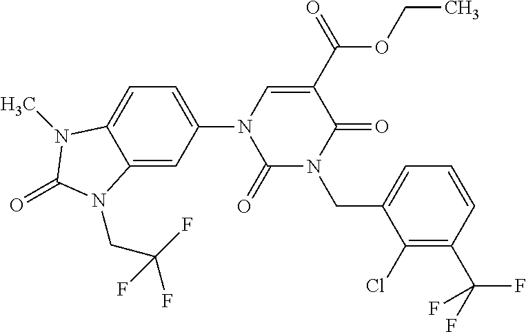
C12=CC(N3C(=O)N(CC4=CC=CC(C(F)(F)F)=C4Cl)C(=O)C(C(OCC)=O)=C3)=CC=C1N(C)C(=O)N2CC(F)(F)F
